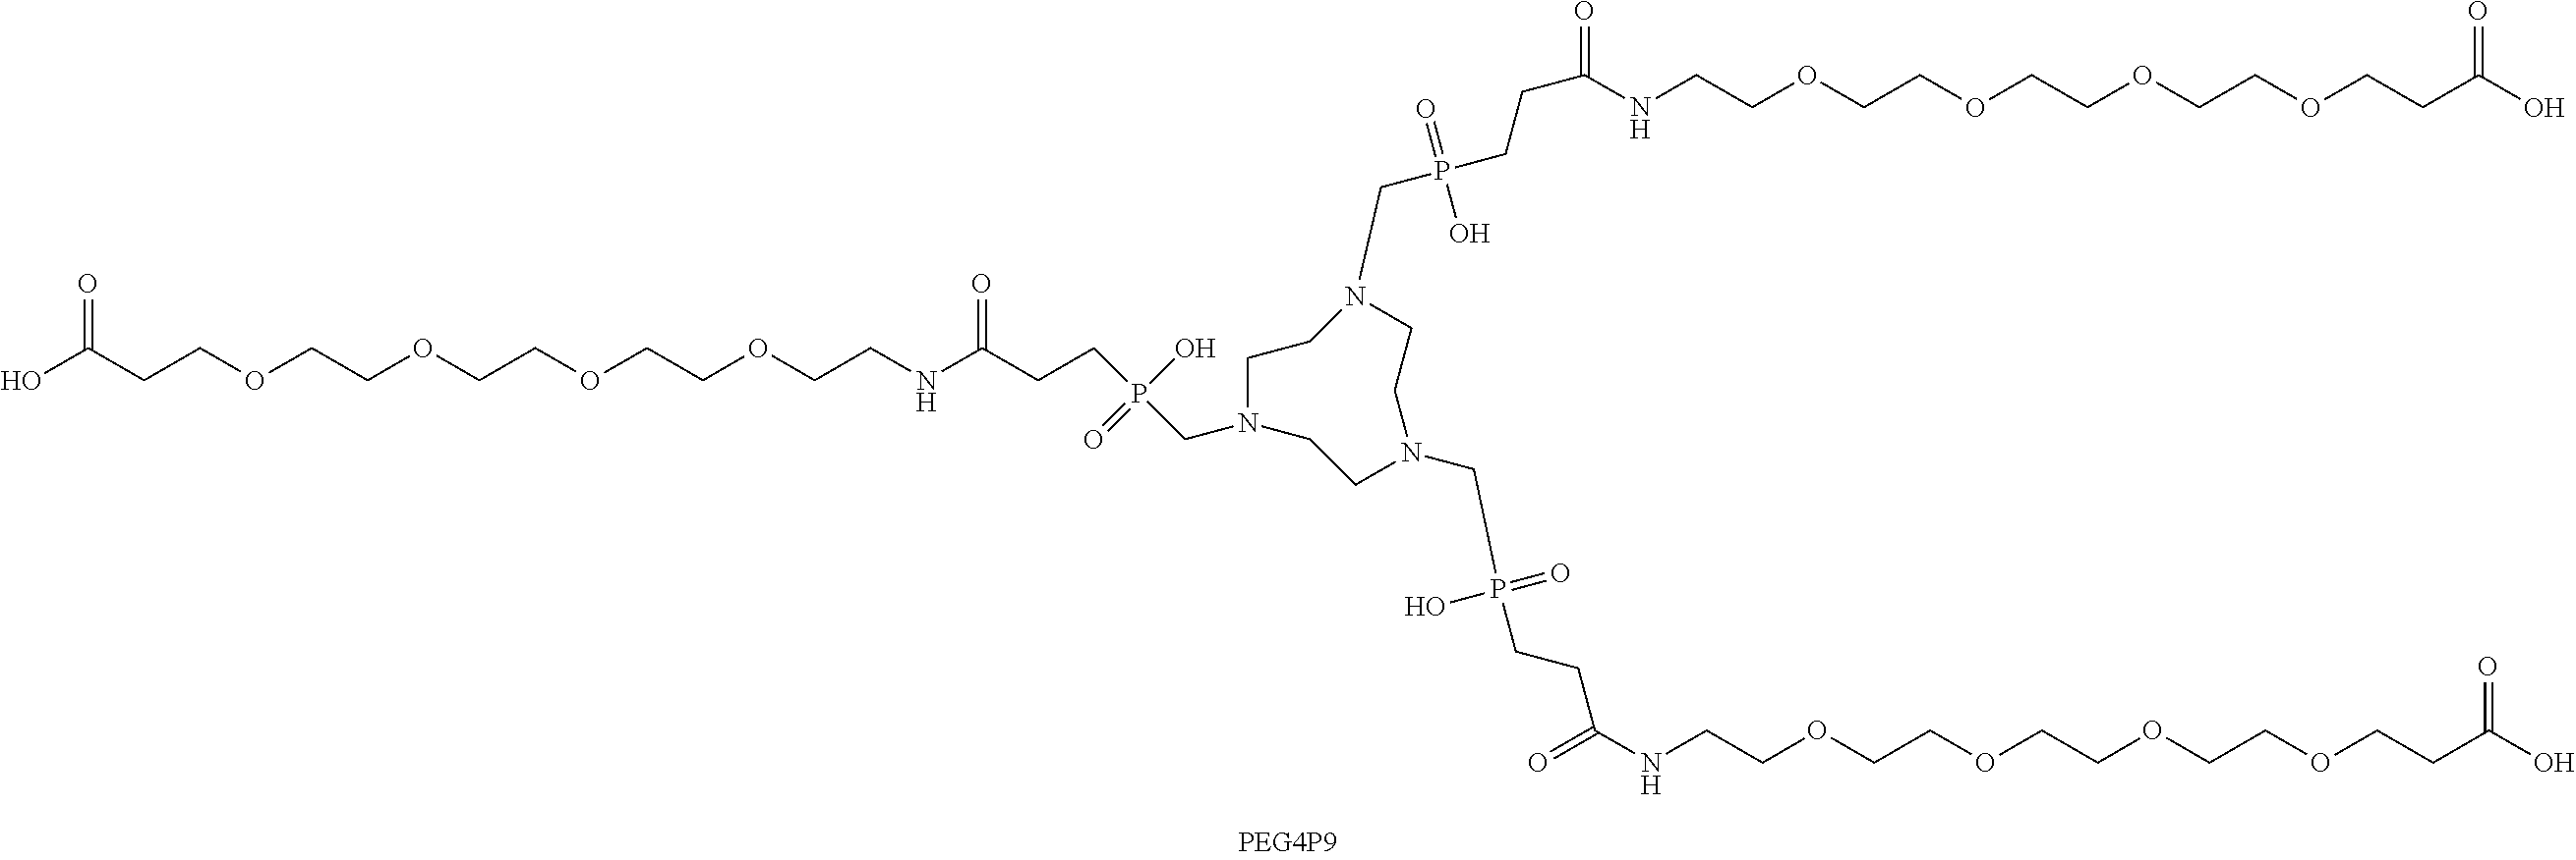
OC(CCOCCOCCOCCOCCNC(CCP(CN1CCN(CP(CCC(NCCOCCOCCOCCOCCC(O)=O)=O)(=O)O)CCN(CP(CCC(NCCOCCOCCOCCOCCC(O)=O)=O)(=O)O)CC1)(O)=O)=O)=O
